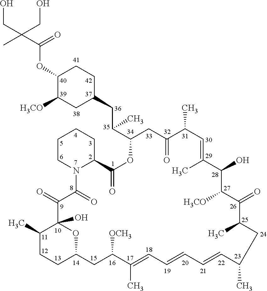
C1(OC(C(C)(CO)CO)=O)C([H3CO])CC(CC(C2OC(=O)C3CCCCN3C(=O)C(=O)C3(O)C(C)CCC(O3)CC([OCH3])C(C)=CC=CC=CC(C)CC(C)C(=O)C([H3CO])C(O)C(C)=CC(C)C(=O)C2)C)CC1
